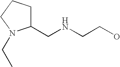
C1(CNCCO)CCCN1CC
